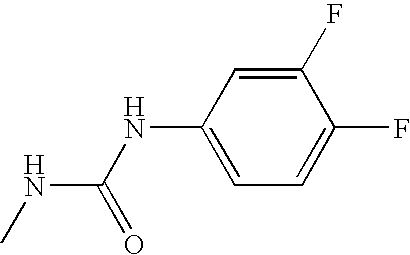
CNC(NC1=CC=C(F)C(F)=C1)=O
